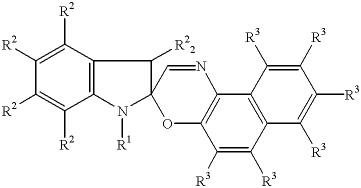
C1([R2])=C([R2])C2=C(C([R2])=C1[R2])C([R22])C1(N2[R1])OC2=C(N=C1)C1=C(C([R3])=C2[R3])C([R3])=C([R3])C([R3])=C1[R3]
